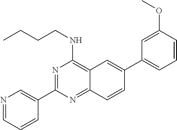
N1=C(C2=CN=CC=C2)N=C2C(=C1NCCCC)C=C(C1=CC=CC(OC)=C1)C=C2
